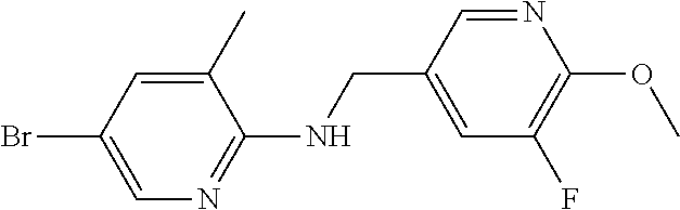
BrC1=CN=C(NCC2=CC(F)=C(OC)N=C2)C(C)=C1
